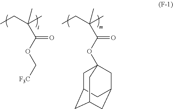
CCC(C)(C(OC[F3C])=O)C.CCC(C)(C(OC12CC3CC(CC(C1)C3)C2)=O)C
